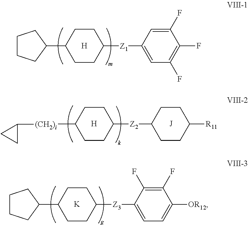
C1([Z1]C2=CC(F)=C(F)C(F)=C2)CCC(C2CCCC2)CC1.[H].[H].C1([Z2]C2CCC([R11])CC2)CCC([(CH2)i]C2CC2)CC1.[J].C1([Z3]C2=CC=C([OR12])C(F)=C2F)CCC(C2CCCC2)CC1.[K]
